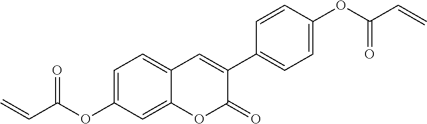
C1=C(OC(=O)C=C)C=C2C(=C1)C=C(C1=CC=C(OC(=O)C=C)C=C1)C(=O)O2
